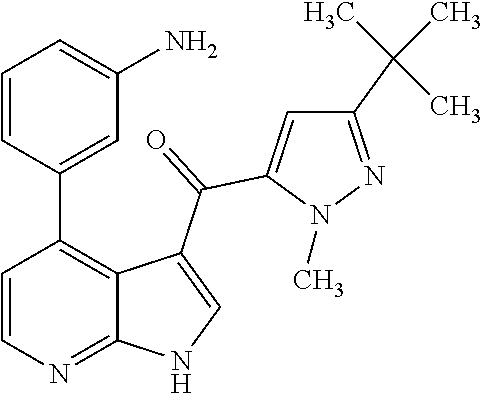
C1=CN=C2C(=C1C1=CC(N)=CC=C1)C(C(=O)C1=CC(C(C)(C)C)=NN1C)=CN2
